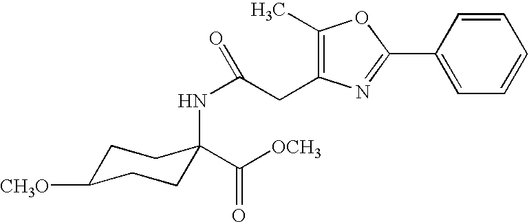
C1C([CH3O])CCC(C([OCH3])=O)(NC(CC2=C(C)OC(C3=CC=CC=C3)=N2)=O)C1
